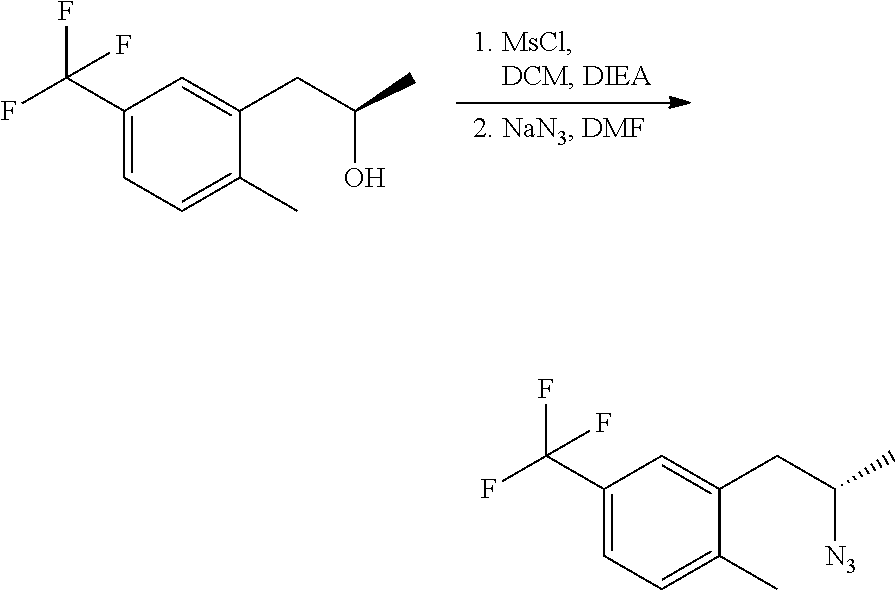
C1(C(F)(F)F)=CC=C(C)C(CC(C)O)=C1.C1(C(F)(F)F)=CC=C(C)C(CC(C)[N3])=C1
